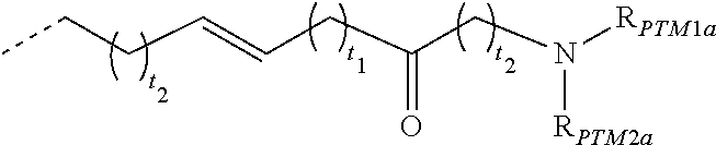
C(=O)(CC=CCCC)CN([RPTM1a])[RPTM2a]
